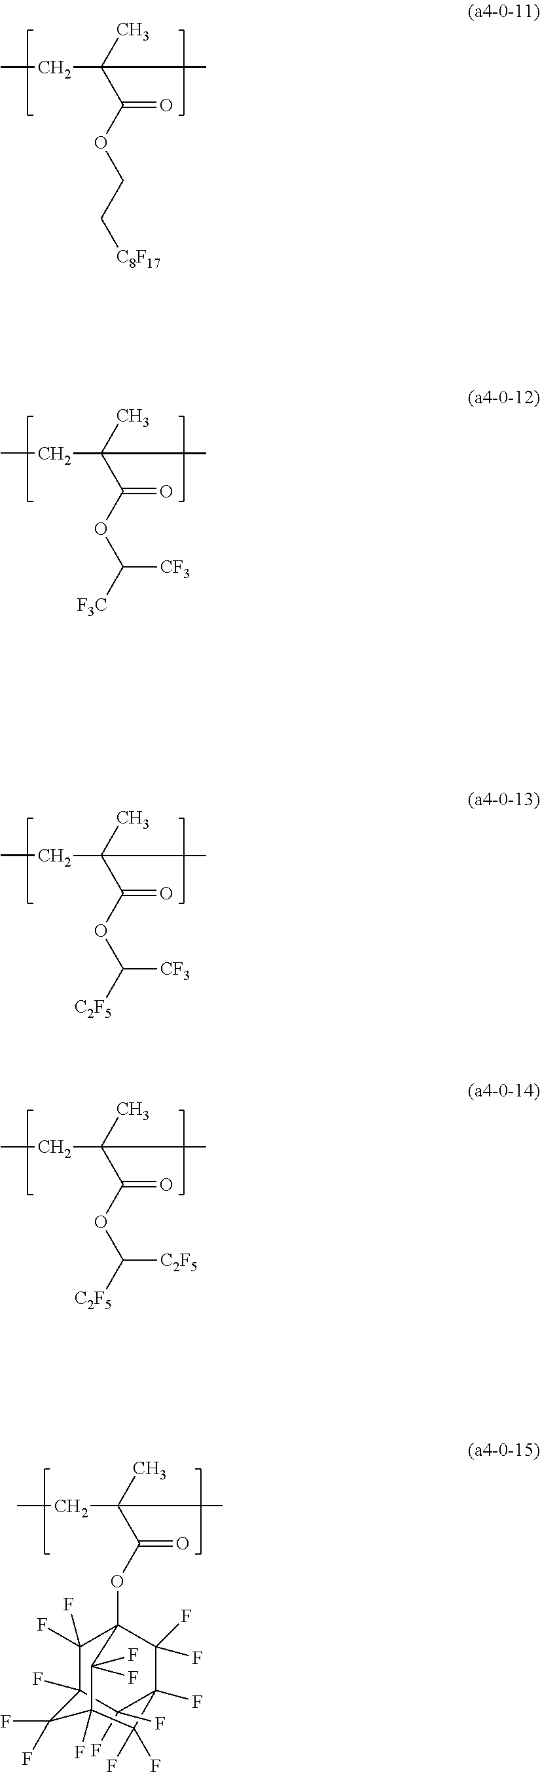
CCC(C)(C(OCC[C8F17])=O)C.CCC(C)(C(OC([F3C])[CF3])=O)C.CCC(C)(C(OC([C2F5])[CF3])=O)C.CCC(C)(C(OC([C2F5])[C2F5])=O)C.C1(F)(F)C2(F)C(F)(F)C3(OC(C(CC)(C)C)=O)C(F)(F)C1(F)C(F)(F)C(F)(C2(F)F)C3(F)F
